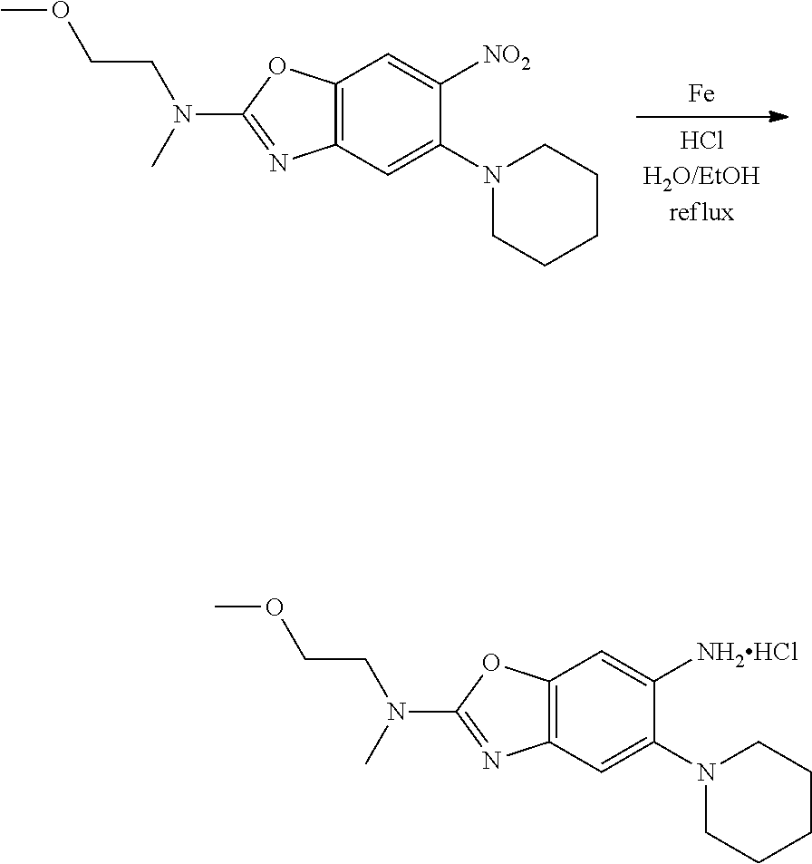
C12=C(OC(N(C)CCOC)=N1)C=C([NO2])C(N1CCCCC1)=C2.[Fe].C12=C(OC(N(C)CCOC)=N1)C=C([NH2HCl])C(N1CCCCC1)=C2
